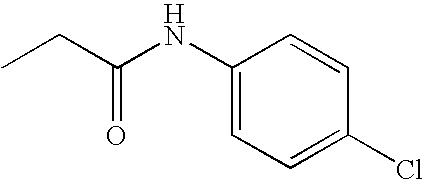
C1(NC(CC)=O)=CC=C(Cl)C=C1
